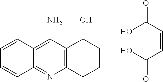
C12=C(C(N)=C3C(=N1)C=CC=C3)C(O)CCC2.OC(=O)C=CC(O)=O
